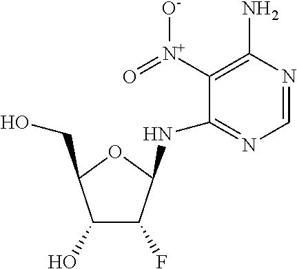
C1=NC(N)=C([N+](=O)[O-])C(NC2C(F)C(O)C(CO)O2)=N1
